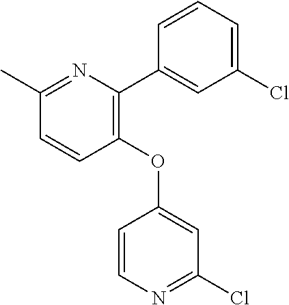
C1=CC(OC2=CC(Cl)=NC=C2)=C(C2=CC(Cl)=CC=C2)N=C1C
